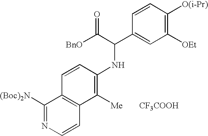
C1([(Boc)2N])=NC=CC2=C1C=CC(NC(C1=CC([OEt])=C([O(i-Pr)])C=C1)C([BnO])=O)=C2[Me].[CF3COOH]
